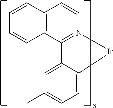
C1=CC2=C(C3=N1[Ir]C1=CC=C(C)C=C31)C=CC=C2
